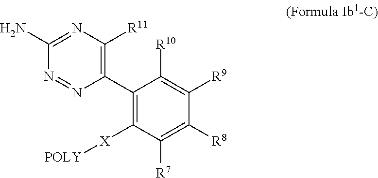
C1(C2=C([X][POLY])C([R7])=C([R8])C([R9])=C2[R10])=C([R11])N=C(N)N=N1
